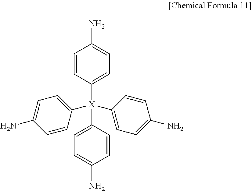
C1([X](C2=CC=C(N)C=C2)(C2=CC=C(N)C=C2)C2=CC=C(N)C=C2)=CC=C(N)C=C1
